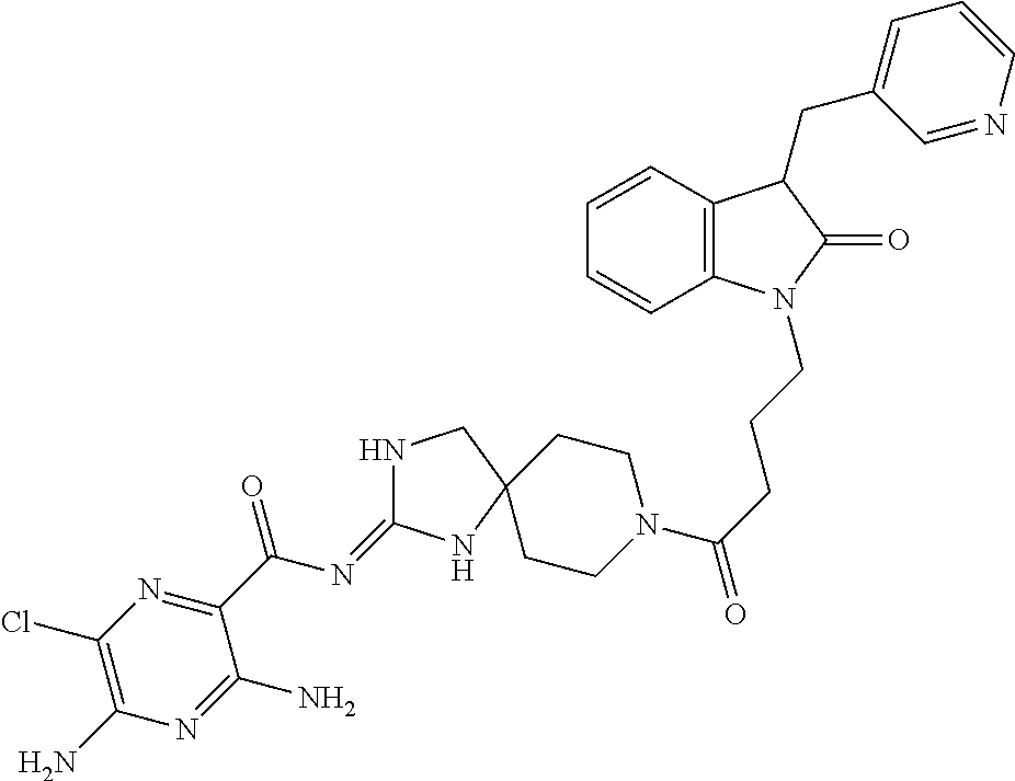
N1C(=NC(=O)C2=NC(Cl)=C(N)N=C2N)NC2(C1)CCN(C(=O)CCCN1C3=C(C(CC4=CC=CN=C4)C1=O)C=CC=C3)CC2
